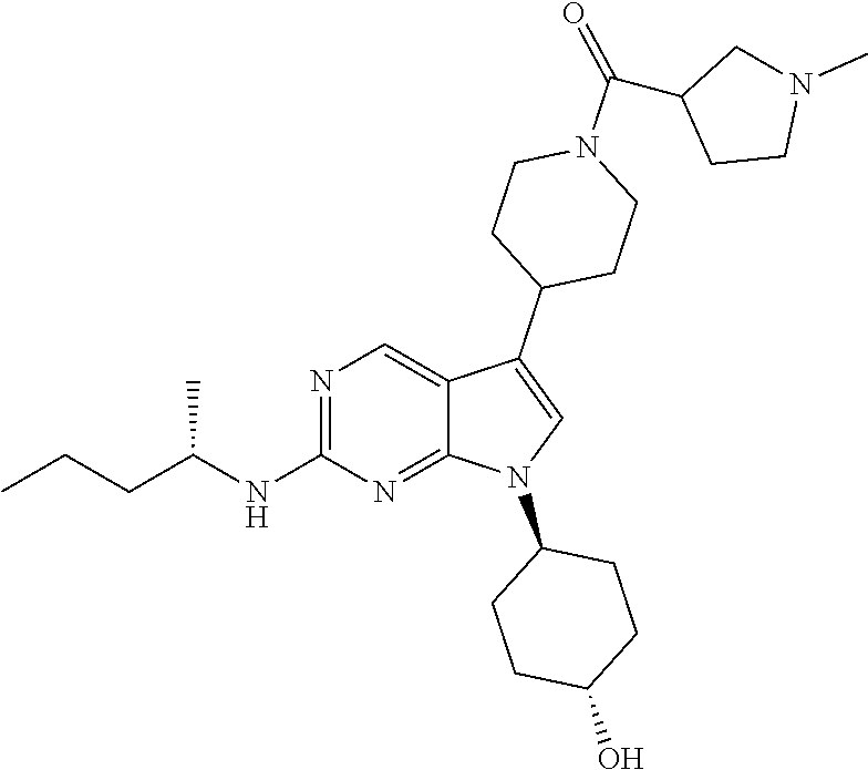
N1=C(NC(CCC)C)N=C2C(=C1)C(C1CCN(C(C3CCN(C)C3)=O)CC1)=CN2C1CCC(O)CC1
